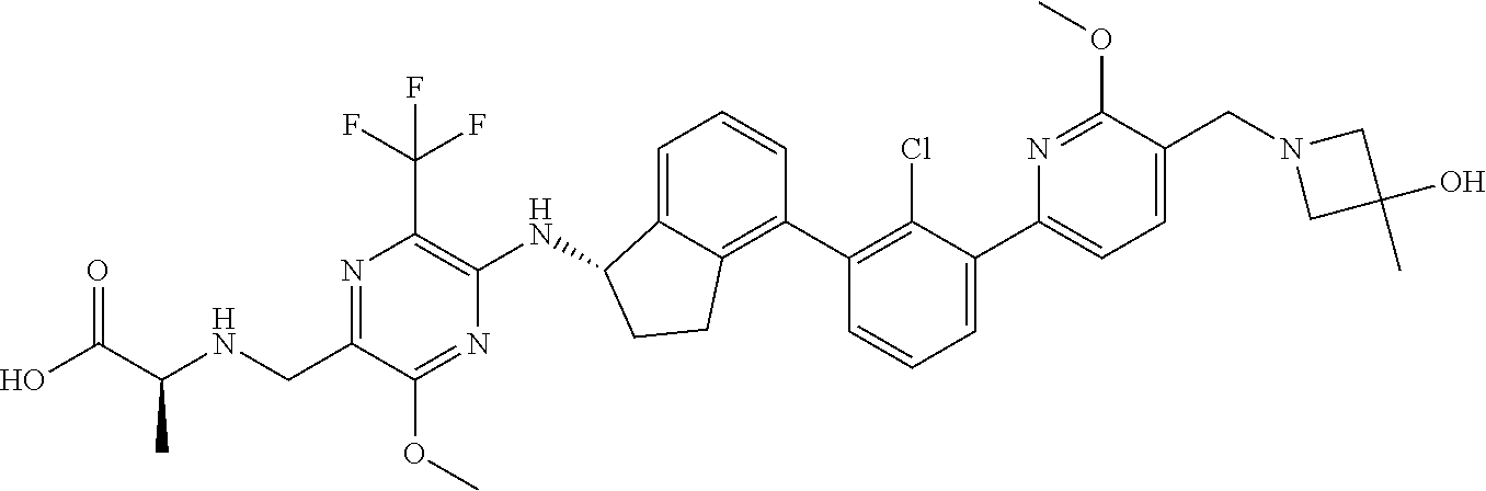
N1=C(CNC(C(O)=O)C)C(OC)=NC(NC2C3=CC=CC(C4=C(Cl)C(C5=CC=C(CN6CC(O)(C)C6)C(OC)=N5)=CC=C4)=C3CC2)=C1C(F)(F)F
